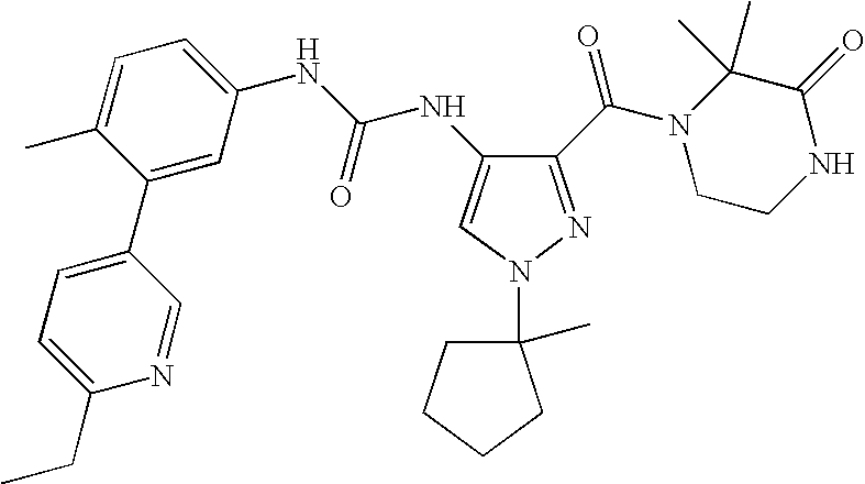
C1(C(=O)N2CCNC(=O)C2(C)C)=NN(C2(C)CCCC2)C=C1NC(=O)NC1=CC=C(C)C(C2=CC=C(CC)N=C2)=C1
